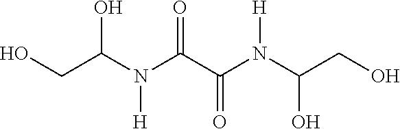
OCC(N(C(C(N(C(CO)O)[H])=O)=O)[H])O
